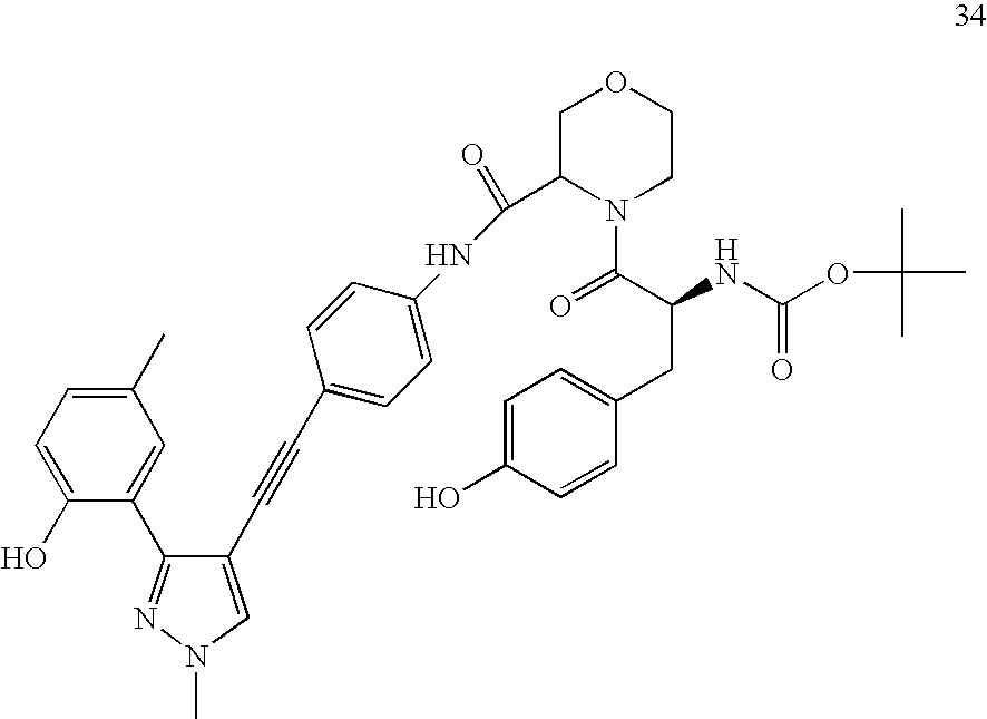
C1(C)=CC=C(O)C(C2=NN(C)C=C2C#CC2=CC=C(NC(C3N(C(=O)C(NC(=O)OC(C)(C)C)CC4=CC=C(O)C=C4)CCOC3)=O)C=C2)=C1
